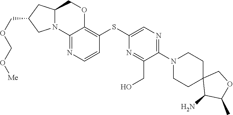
NC1C(C)OCC12CCN(C1=NC=C(SC3=C4OCC5CC(COCO[Me])CN5C4=NC=C3)N=C1CO)CC2
